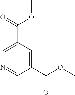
C1(C(OC)=O)=CC(C(=O)OC)=CN=C1
